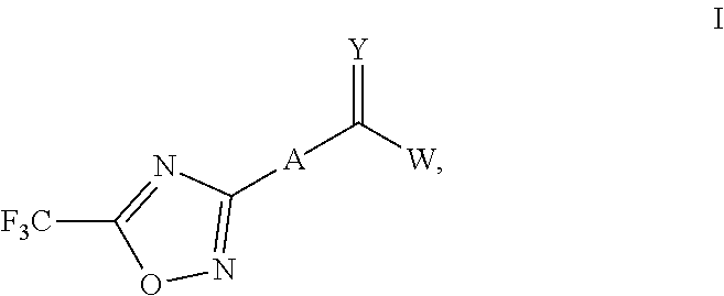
[A](C([W])=[Y])C1=NOC([F3C])=N1
